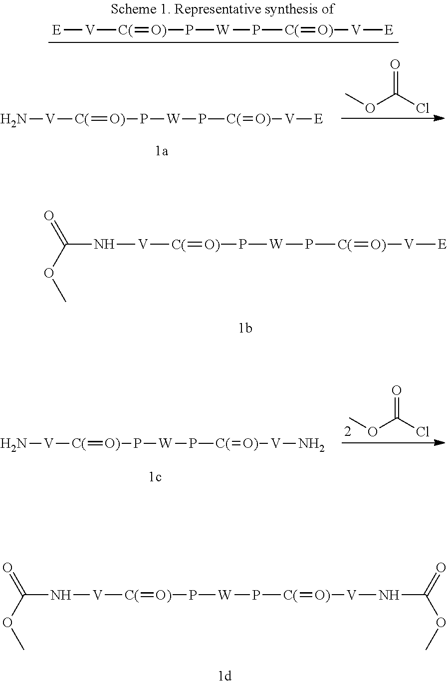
O=C(Cl)OC.N[V][C(]=[O)]P[W]P[C(]=[O)][V][E].[E][V][C(]=[O)]P[W]P[C(]=[O)][V][E].C(N[V][C(]=[O)]P[W]P[C(]=[O)][V][E])(OC)=O.N[V][C(]=[O)]P[W]P[C(]=[O)][V]N.O=C(Cl)OC.C(N[V][C(]=[O)]P[W]P[C(]=[O)][V]NC(OC)=O)(OC)=O
